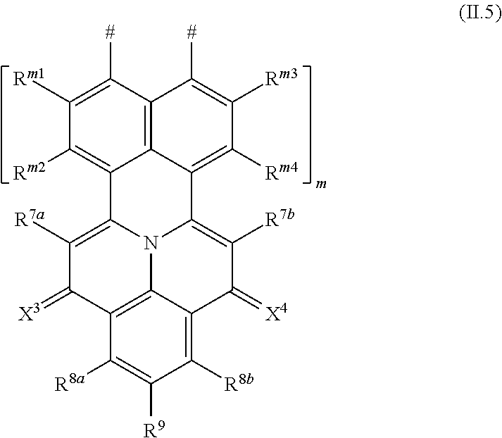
C1([#])=C([Rm1])C([Rm2])=C2C3=C1C([#])=C([Rm3])C([Rm4])=C3C1=C([R7b])C(=[X4])C3=C([R8b])C([R9])=C([R8a])C4=C3N1C2=C([R7a])C4=[X3]
